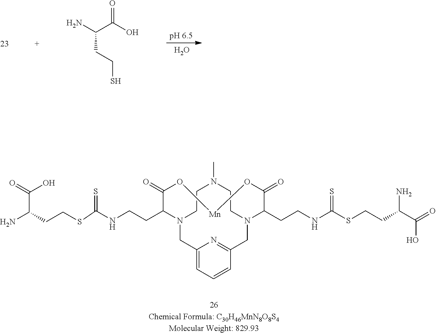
C1(CCNC(=S)SCCC(N)C(O)=O)C(=O)O[Mn]OC(=O)C(CCNC(SCCC(C(=O)O)N)=S)N2CC3=NC(=CC=C3)CN1CCN(C)CC2.[pH 6.5].C(CCS)(C(O)=O)N.O
